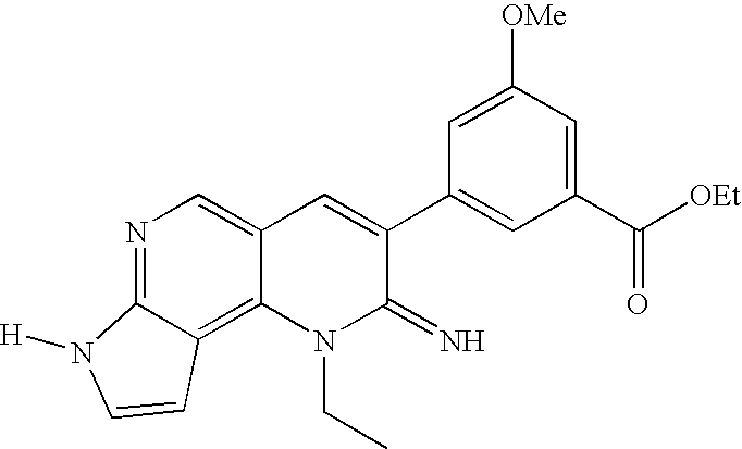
N1=C2C(=C3C(=C1)C=C(C1=CC(C([OEt])=O)=CC([OMe])=C1)C(=N)N3CC)C=CN2[H]
